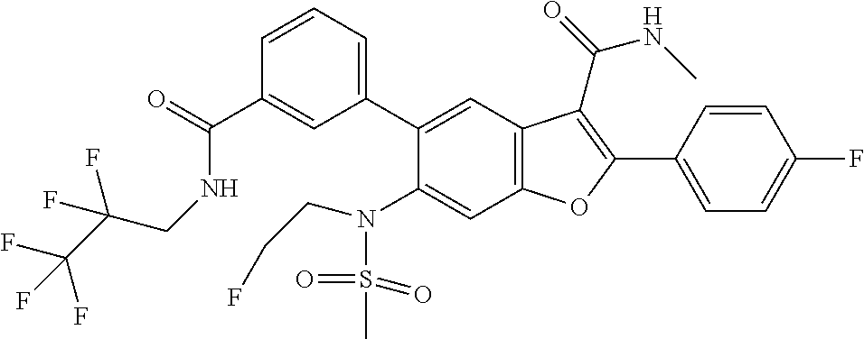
C1=CC=C(C2=CC3=C(C=C2N(S(C)(=O)=O)CCF)OC(C2=CC=C(F)C=C2)=C3C(NC)=O)C=C1C(=O)NCC(C(F)(F)F)(F)F
